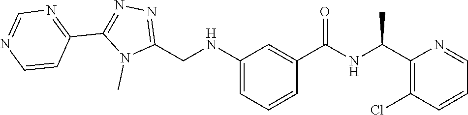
N1(C)C(CNC2=CC=CC(C(NC(C3=C(Cl)C=CC=N3)C)=O)=C2)=NN=C1C1=NC=NC=C1
